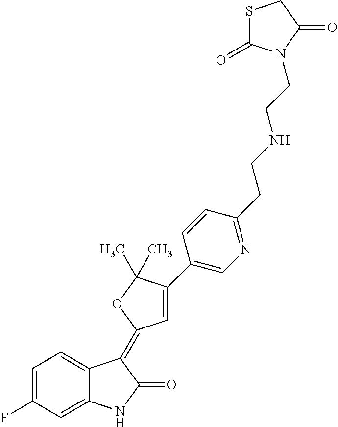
C1=C(F)C=C2C(=C1)C(=C1C=C(C3=CN=C(CCNCCN4C(=O)SCC4=O)C=C3)C(C)(C)O1)C(=O)N2
